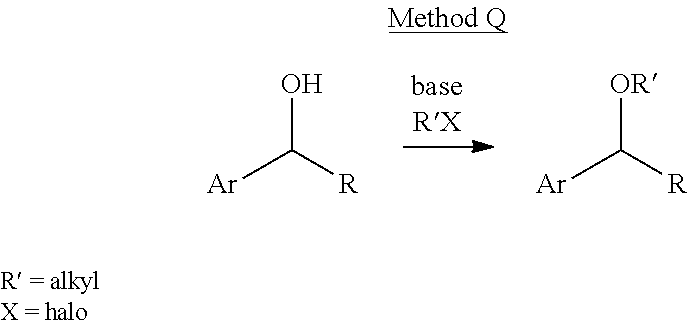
[Ar]C([R])O.[Ar]C([R])[OR]
